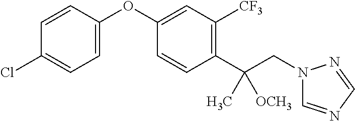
C1=CC(OC2=CC([CF3])=C(C(CN3C=NC=N3)(C)[OCH3])C=C2)=CC=C1Cl
